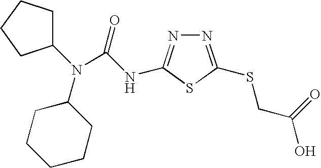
N(C(=O)NC1=NN=C(SCC(O)=O)S1)(C1CCCCC1)C1CCCC1
